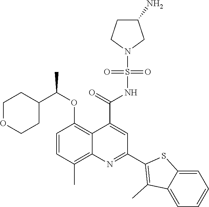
C1=CC(C)=C2C(=C1OC(C1CCOCC1)C)C(C(=O)NS(N1CC(N)CC1)(=O)=O)=CC(C1=C(C)C3=CC=CC=C3S1)=N2
